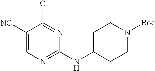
N1=C(NC2CCN([Boc])CC2)N=C(Cl)C([NC])=C1
